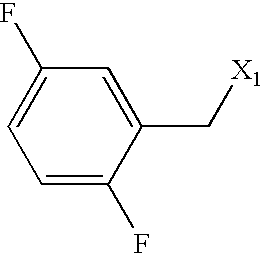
C1=C(F)C(C[X1])=CC(F)=C1
